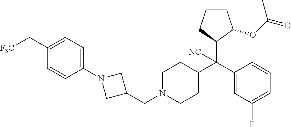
C1(C[F3C])=CC=C(N2CC(CN3CCC(C(C4=CC(F)=CC=C4)(C4CCCC4OC(=O)C)[NC])CC3)C2)C=C1
